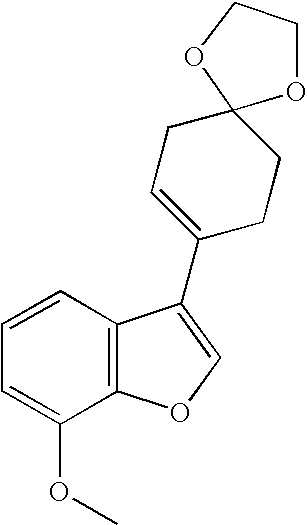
C1(OC)=CC=CC2=C1OC=C2C1=CCC2(OCCO2)CC1
